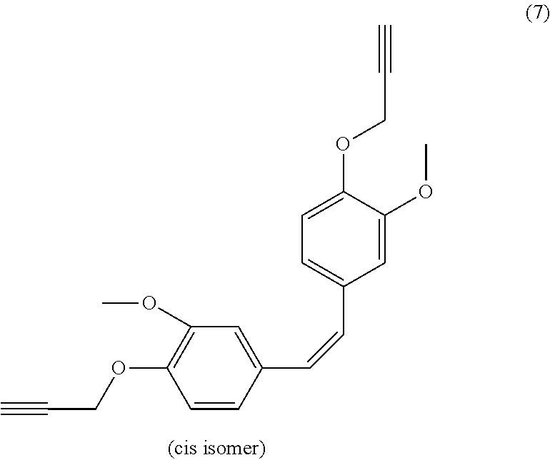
C1(OCC#C)=C(OC)C=C(C=CC2=CC=C(OCC#C)C(OC)=C2)C=C1
